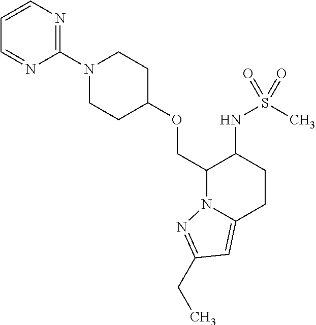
C(C1N2C(=CC(CC)=N2)CCC1NS(C)(=O)=O)OC1CCN(C2=NC=CC=N2)CC1
